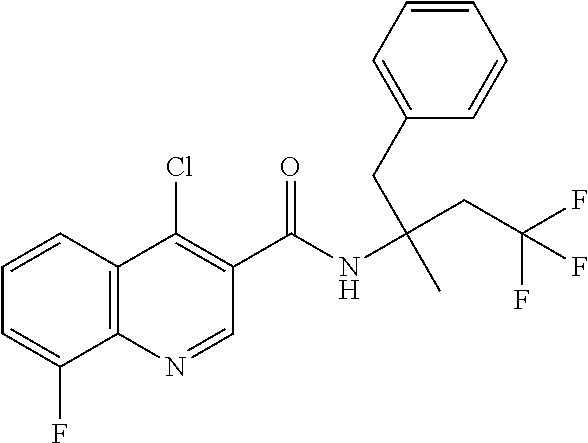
C1=CC2=C(C(F)=C1)N=CC(C(NC(CC(F)(F)F)(CC1=CC=CC=C1)C)=O)=C2Cl
